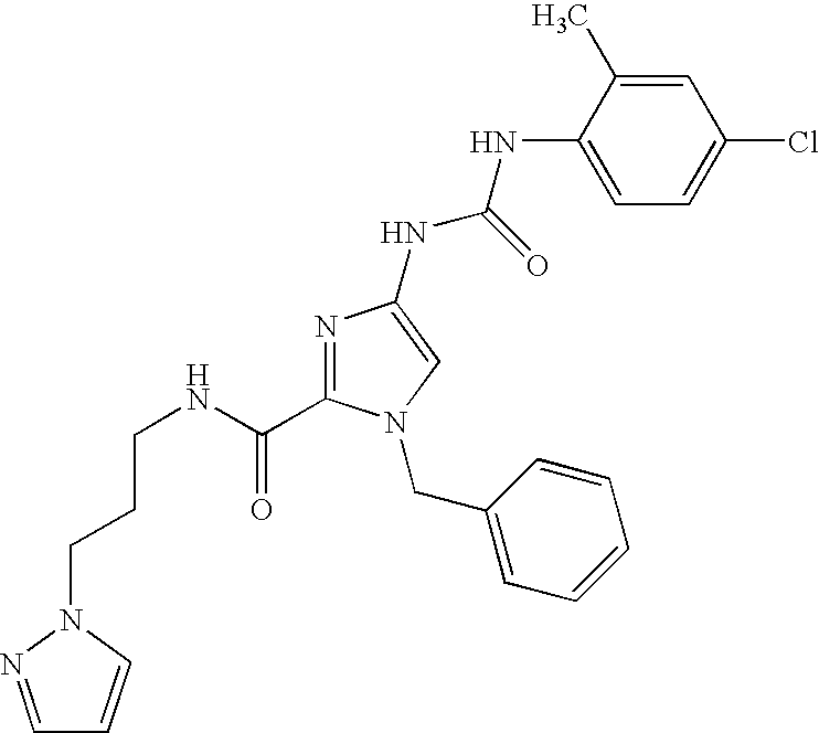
C(NC(=O)C1=NC(NC(NC2=CC=C(Cl)C=C2C)=O)=CN1CC1=CC=CC=C1)CCN1C=CC=N1
